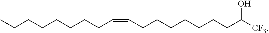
C(CCCCCCC([CF3])O)C=CCCCCCCCC
